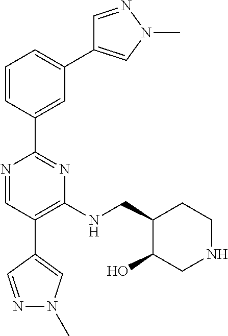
N1=CC(C2=CN(C)N=C2)=C(NCC2C(O)CNCC2)N=C1C1=CC(C2=CN(C)N=C2)=CC=C1
